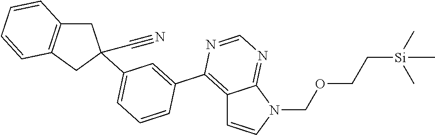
C1C2=C(CC1(C#N)C1=CC=CC(C3=C4C=CN(COCC[Si](C)(C)C)C4=NC=N3)=C1)C=CC=C2
